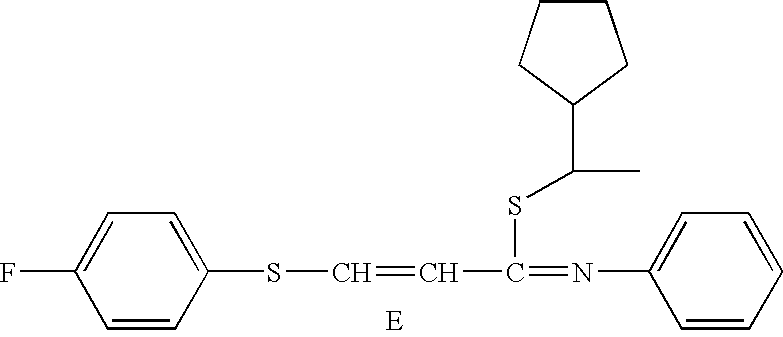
C1=CC(SC=CC(=NC2=CC=CC=C2)SC(C)C2CCCC2)=CC=C1F
